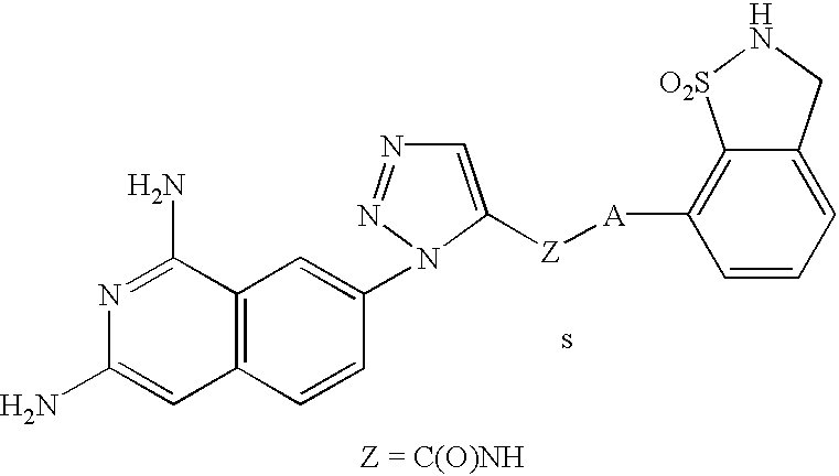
C1=C([Z][A]C2=C3C(=CC=C2)CN[O2S]3)N(C2=CC3=C(C=C2)C=C(N)N=C3N)N=N1
